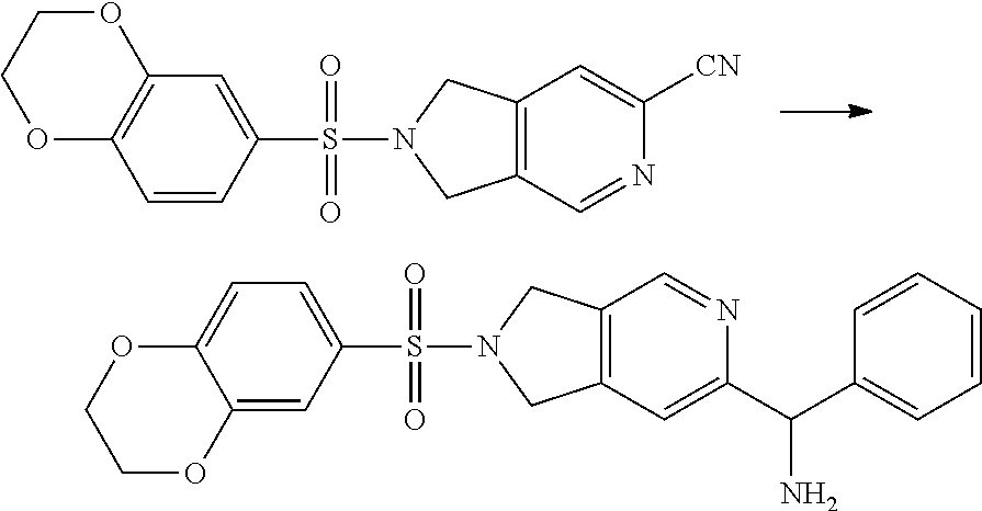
C12=C(OCCO1)C=CC(S(N1CC3=C(C1)C=C([CN])N=C3)(=O)=O)=C2.C1=C2C(=CC(S(N3CC4=C(C3)C=NC(C(C3=CC=CC=C3)N)=C4)(=O)=O)=C1)OCCO2
